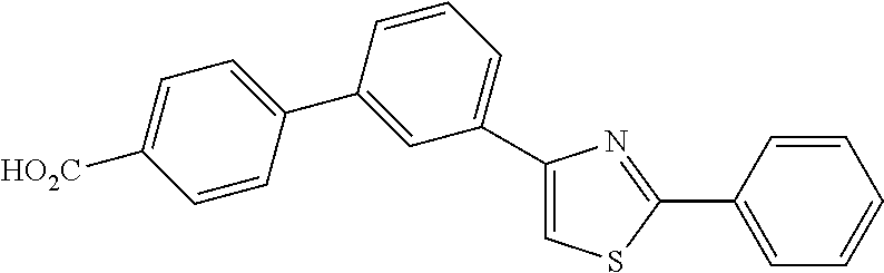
C1=CC(C2=CC(C3=CSC(C4=CC=CC=C4)=N3)=CC=C2)=CC=C1[HO2C]
